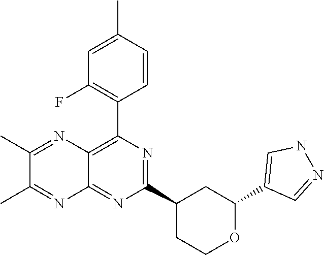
N1=C(C2CC(C3=CNN=C3)OCC2)N=C2C(=C1C1=C(F)C=C(C)C=C1)N=C(C)C(C)=N2
